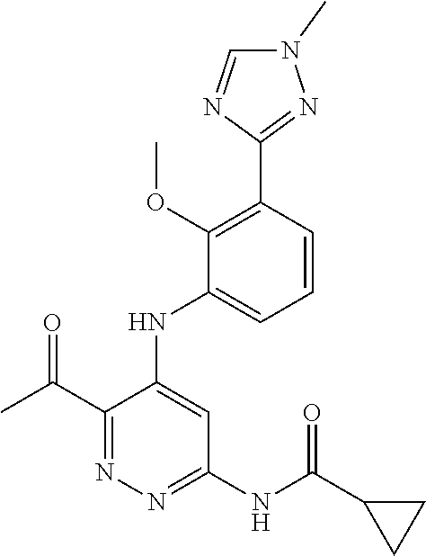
C1(C(C)=O)=NN=C(NC(C2CC2)=O)C=C1NC1=CC=CC(C2=NN(C)C=N2)=C1OC
